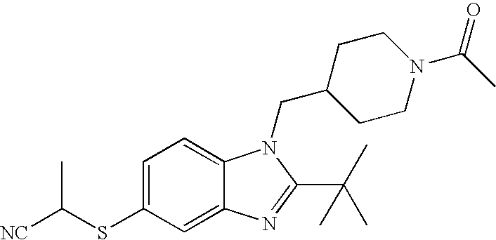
C12=CC(SC([NC])C)=CC=C1N(CC1CCN(C(=O)C)CC1)C(C(C)(C)C)=N2
